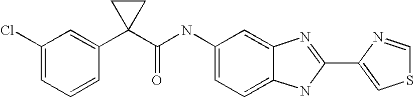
C1=C2C(=CC=C1NC(C1(C3=CC(Cl)=CC=C3)CC1)=O)NC(C1=CSC=N1)=N2
